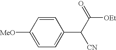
C1([MeO])=CC=C(C(C([OEt])=O)[CN])C=C1
